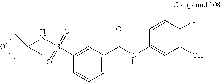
C1=C(C(NC2=CC(O)=C(F)C=C2)=O)C=C(S(NC2(C)COC2)(=O)=O)C=C1
